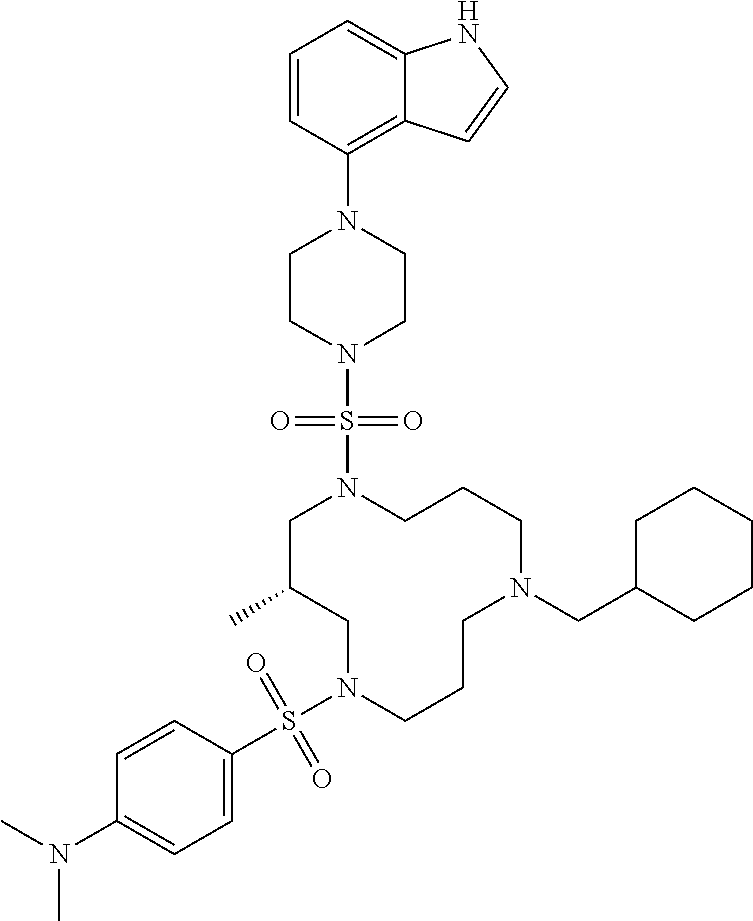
C1C(C)CN(S(C2=CC=C(N(C)C)C=C2)(=O)=O)CCCN(CC2CCCCC2)CCCN1S(N1CCN(C2=C3C(=CC=C2)NC=C3)CC1)(=O)=O
